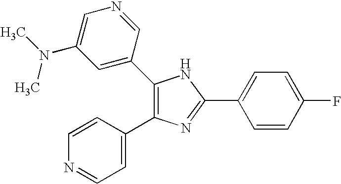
C1(C2=CC(N(C)C)=CN=C2)=C(C2=CC=NC=C2)N=C(C2=CC=C(F)C=C2)N1
